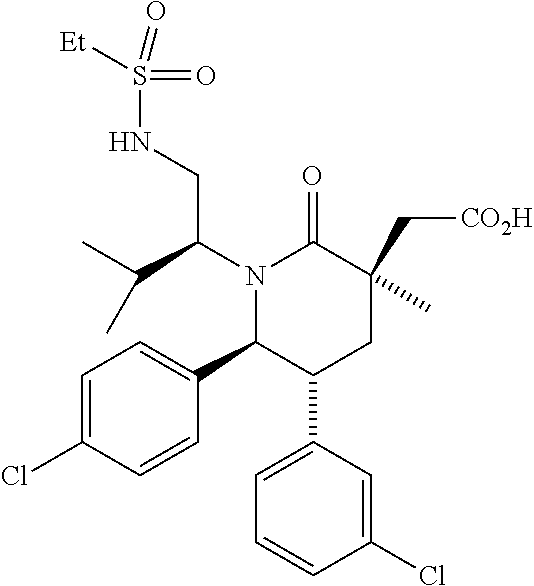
N1(C(CNS(=O)(=O)[Et])C(C)C)C(C2=CC=C(Cl)C=C2)C(C2=CC=CC(Cl)=C2)CC(C[CO2H])(C)C1=O
